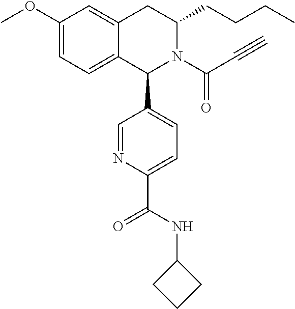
C1(OC)=CC=C2C(=C1)CC(CCCC)N(C(C#C)=O)C2C1=CC=C(C(NC2CCC2)=O)N=C1
